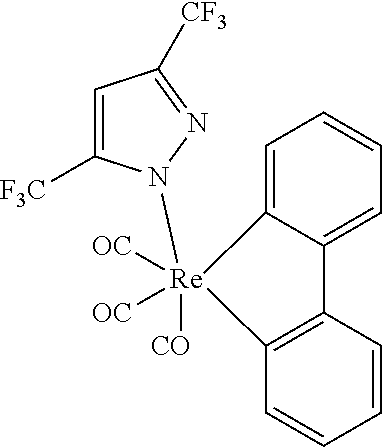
C12=CC=CC=C1[Re]([CO])([OC])([OC])(N1C([F3C])=CC([CF3])=N1)C1=C2C=CC=C1
